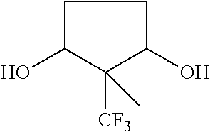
C1C(O)C([CF3])(C)C(O)C1
